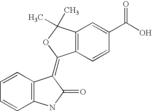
C12=C(C=CC(C(O)=O)=C1)C(=C1C3=C(C=CC=C3)NC1=O)OC2(C)C
